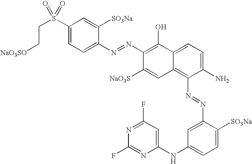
C1(S(CC[NaO3SO])(=O)=O)=CC=C(N=NC2=C(O)C3=CC=C(N)C(N=NC4=CC(NC5=CC(F)=NC(F)=N5)=CC=C4[SO3Na])=C3C=C2[NaO3S])C([SO3Na])=C1
